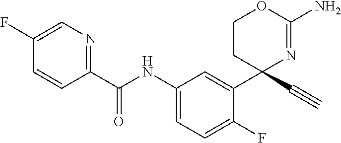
C1(C(NC2=CC=C(F)C(C3(C#C)N=C(N)OCC3)=C2)=O)=NC=C(F)C=C1
